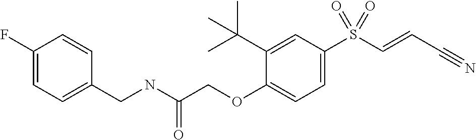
C1(C(C)(C)C)=CC(S(C=CC#N)(=O)=O)=CC=C1OCC(NCC1=CC=C(F)C=C1)=O
